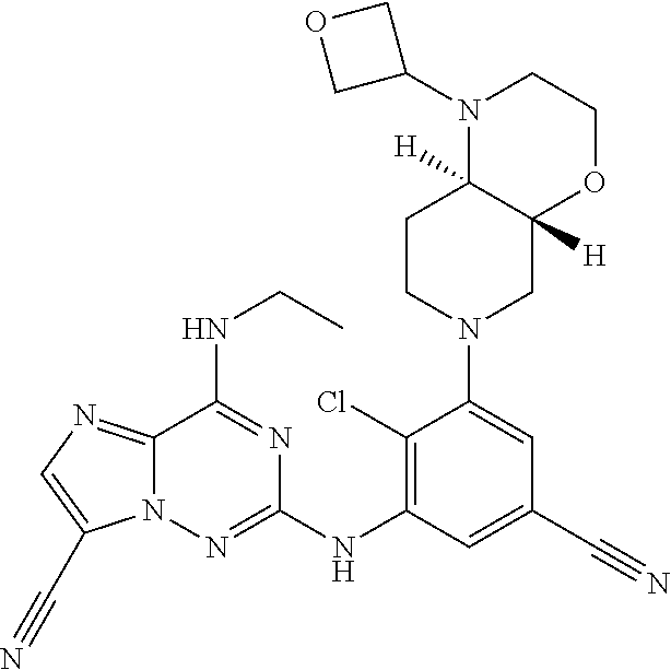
N12C(=NC=C1C#N)C(NCC)=NC(NC1=C(Cl)C(N3CC4([H])C([H])(CC3)N(C3COC3)CCO4)=CC(C#N)=C1)=N2
